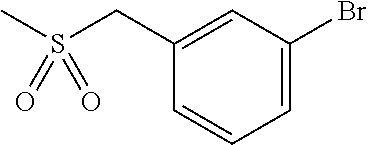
C1=C(Br)C=C(CS(C)(=O)=O)C=C1
